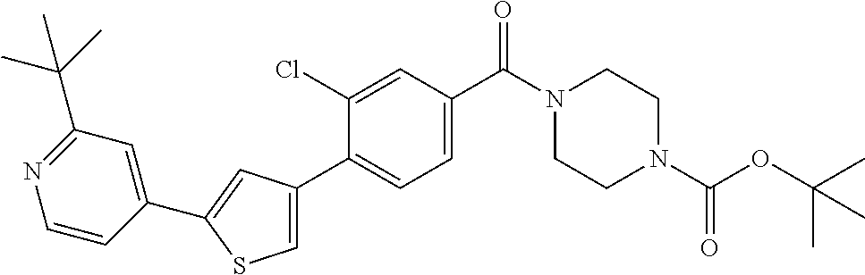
C1(C(C)(C)C)=NC=CC(C2=CC(C3=CC=C(C(N4CCN(C(OC(C)(C)C)=O)CC4)=O)C=C3Cl)=CS2)=C1
